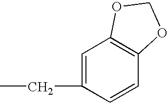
C1=C(CC)C=CC2=C1OCO2
